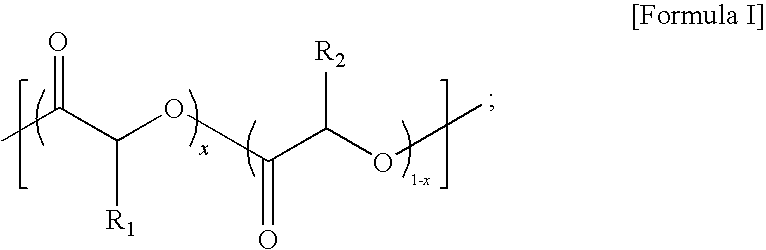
CC(C(OC(C(OC)[R2])=O)[R1])=O
